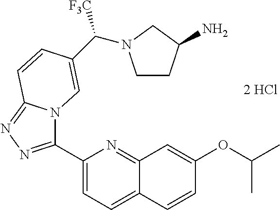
C1(C2=NN=C3N2C=C(C([F3C])N2CCC(N)C2)C=C3)=CC=C2C(=N1)C=C(OC(C)C)C=C2
